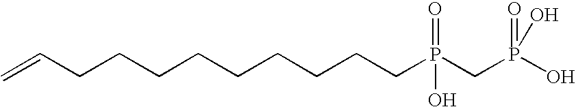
C(CCCCCCCP(CP(O)(=O)O)(=O)O)CC=C
